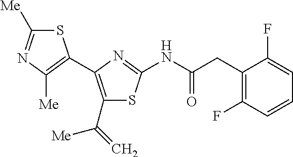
S1C([Me])=NC([Me])=C1C1=C(C([Me])=C)SC(NC(CC2=C(F)C=CC=C2F)=O)=N1
